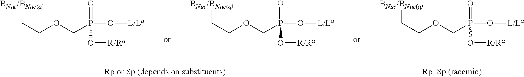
[BNuc/BNuc(a)]CCOCP(O[L/La])(=O)O[R/Ra].[BNuc/BNuc(a)]CCOCP(O[L/La])(=O)O[R/Ra].[BNuc/BNuc(a)]CCOCP(O[L/La])(=O)O[R/Ra]
